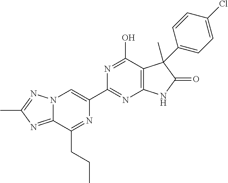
C12=NC(C)=NN1C=C(C1=NC3=C(C(O)=N1)C(C)(C1=CC=C(Cl)C=C1)C(=O)N3)N=C2CCC
